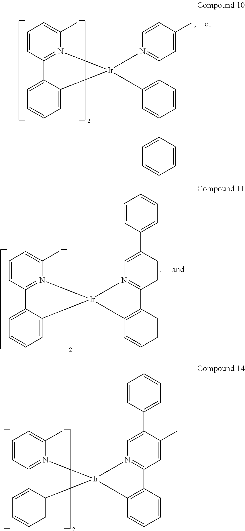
C1=CC2=N(C(C)=C1)[Ir]1(C3=CC=CC=C23)N2=C(C=C(C)C=C2)C2=C1C=C(C1=CC=CC=C1)C=C2.C1=CC2=N(C(C)=C1)[Ir]1(C3=CC=CC=C23)N2=C(C=CC(C3=CC=CC=C3)=C2)C2=C1C=CC=C2.C1=CC2=N(C(C)=C1)[Ir]1(C3=CC=CC=C23)N2=C(C=C(C)C(C3=CC=CC=C3)=C2)C2=C1C=CC=C2
